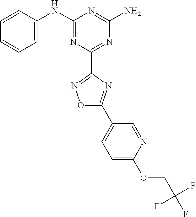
C1=CC(NC2=NC(C3=NOC(C4=CC=C(OCC(F)(F)F)N=C4)=N3)=NC(N)=N2)=CC=C1
